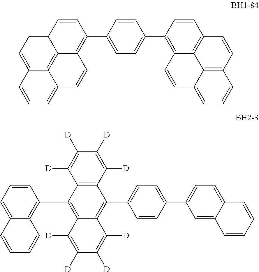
C12=C(C3=CC=C(C4=C5C=CC6=CC=CC7=C6C5=C(C=C7)C=C4)C=C3)C=CC3=CC=C4C=CC=C(C4=C13)C=C2.C1=CC(C2=C3C(=C(C4=CC=C(C5=CC=C6C=CC=CC6=C5)C=C4)C4=C2C([D])=C([D])C([D])=C4[D])C([D])=C([D])C([D])=C3[D])=C2C=CC=CC2=C1
